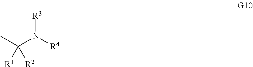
[R3]N([R4])C(C)([R1])[R2]
